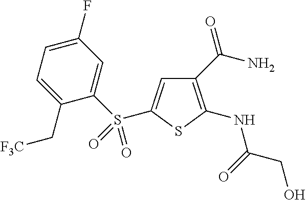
C1(C(N)=O)=C(NC(CO)=O)SC(S(C2=CC(F)=CC=C2C[F3C])(=O)=O)=C1
